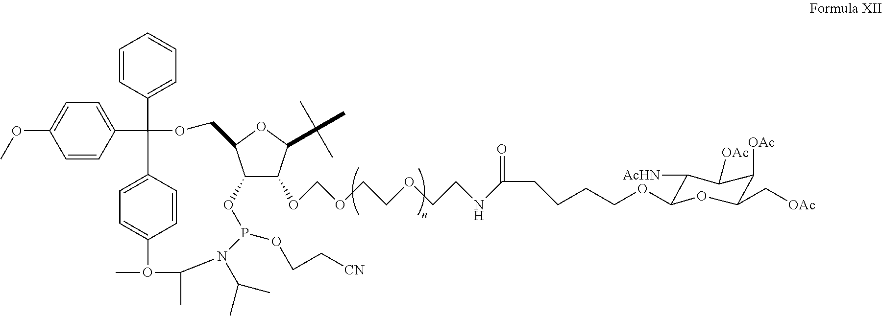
C1=CC(C2(C3=CC=C(OC)C=C3)OCC3C(C(OCOCCOCCNC(CCCCOC4C([AcHN])C([OAc])C([OAc])C(C[OAc])O4)=O)C(C(C)(C)C)O3)OP(OCC[CN])N(C(C)C)C(C)O(C)C3=CC=C2C=C3)=CC=C1
